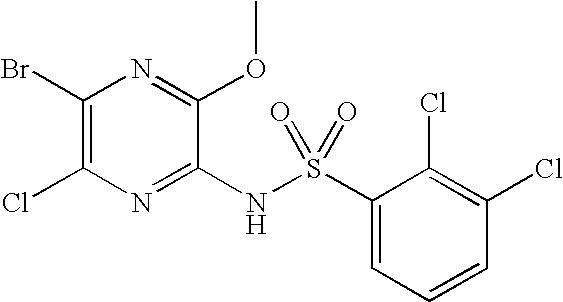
C1(Br)=C(Cl)N=C(NS(C2=CC=CC(Cl)=C2Cl)(=O)=O)C(OC)=N1
